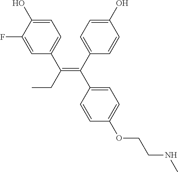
C(=C(CC)C1=CC=C(O)C(F)=C1)(C1=CC=C(O)C=C1)C1=CC=C(OCCNC)C=C1
